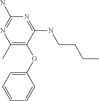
C1(OC2=C(C)N=C(N)N=C2NCCCC)=CC=CC=C1
